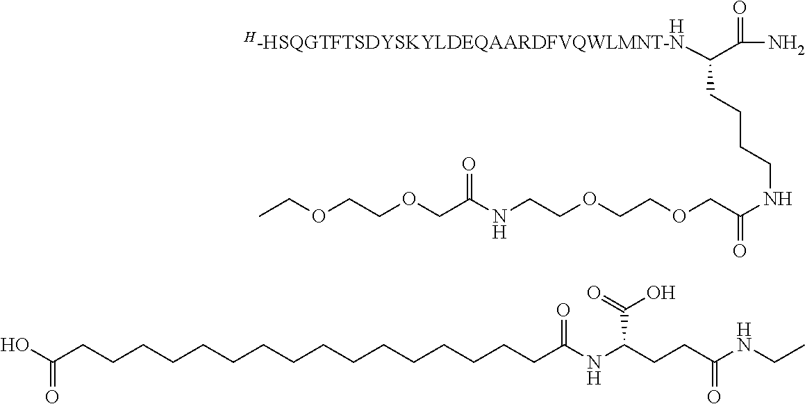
C(CCCCC(O)=O)CCCCCCCCCCCC(NC(CCC(NCC)=O)C(=O)O)=O.C(CCNC(COCCOCCNC(COCCOCC)=O)=O)CC([H-HSQGTFTSDYSKYLDEQAARDFVQWLMNT-N])C(=O)N.[H]
